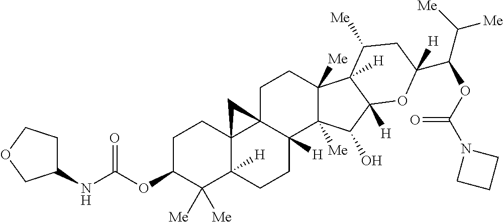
C1C23C4(C([H])(CCC2([H])C2([Me])C([Me])(C1)C1([H])C([Me])CC(C(OC(=O)N5CCC5)C([Me])[Me])([H])OC1([H])C2O)C([Me])([Me])C(OC(=O)NC1CCOC1)CC4)C3
